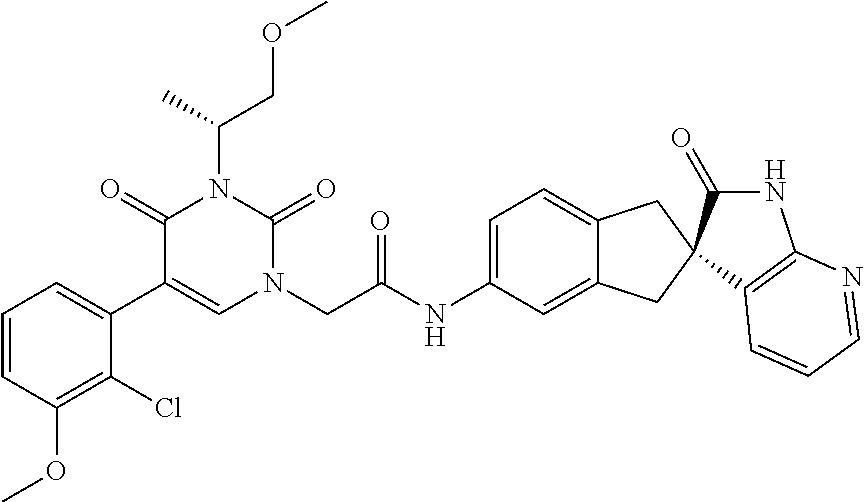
C1=CC(OC)=C(Cl)C(C2=CN(CC(NC3=CC=C4C(=C3)CC3(C4)C4=C(N=CC=C4)NC3=O)=O)C(=O)N(C(C)COC)C2=O)=C1
